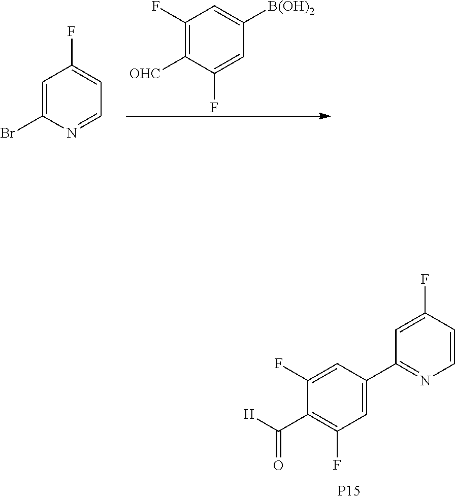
C1(F)=C([OHC])C(F)=CC([B(OH)2])=C1.C1=C(Br)N=CC=C1F.C1=C(C2=NC=CC(F)=C2)C=C(F)C(C([H])=O)=C1F.[P15]
